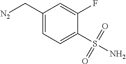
[N2]CC1=CC=C(S(N)(=O)=O)C(F)=C1
